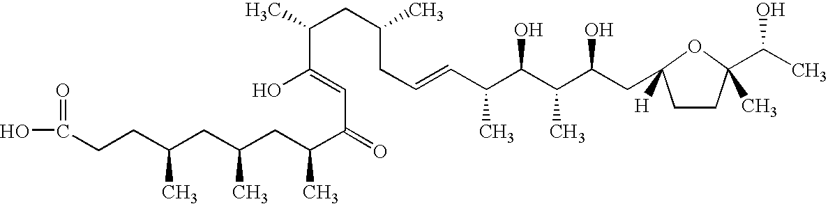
C(CCC(CC(CC(C(=O)C=C(C(CC(CC=CC(C(C(C(CC1([H])CCC(C)(C(C)O)O1)O)C)O)C)C)C)O)C)C)C)(O)=O
